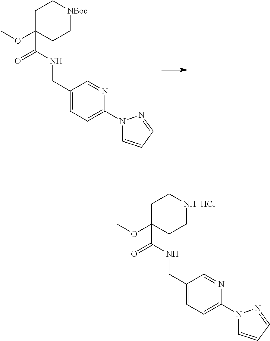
C1C(OC)(C(NCC2=CC=C(N3C=CC=N3)N=C2)=O)CC[NBoc]C1.C1C(OC)(C(NCC2=CC=C(N3C=CC=N3)N=C2)=O)CCNC1.Cl
